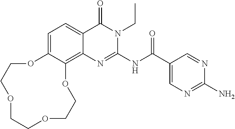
C1=C2C(=C3C(=C1)C(=O)N(CC)C(NC(=O)C1=CN=C(N)N=C1)=N3)OCCOCCOCCO2
